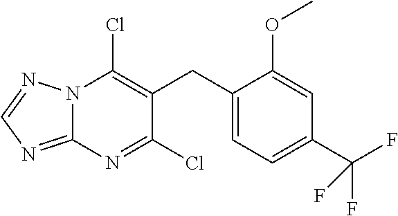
N12C(=NC=N1)N=C(Cl)C(CC1=CC=C(C(F)(F)F)C=C1OC)=C2Cl
